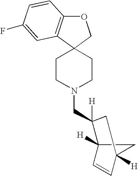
C1CN(CC2([H])C3([H])C=CC([H])(C3)C2)CCC12COC1=C2C=C(F)C=C1
